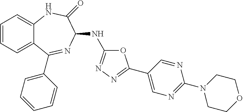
C1=CC=C2C(=C1)NC(=O)C(NC1=NN=C(C3=CN=C(N4CCOCC4)N=C3)O1)N=C2C1=CC=CC=C1
